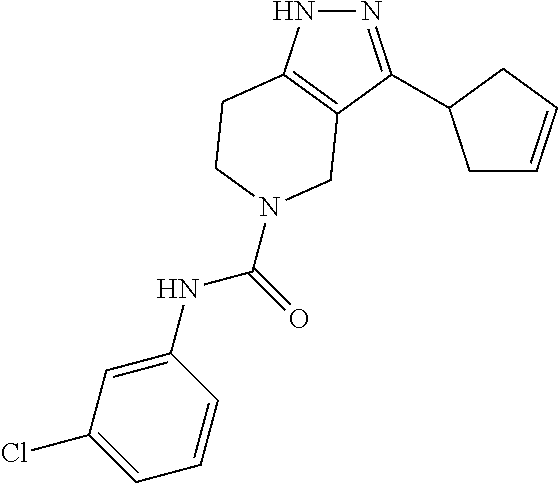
N1=C(C2CC=CC2)C2=C(N1)CCN(C(NC1=CC(Cl)=CC=C1)=O)C2
